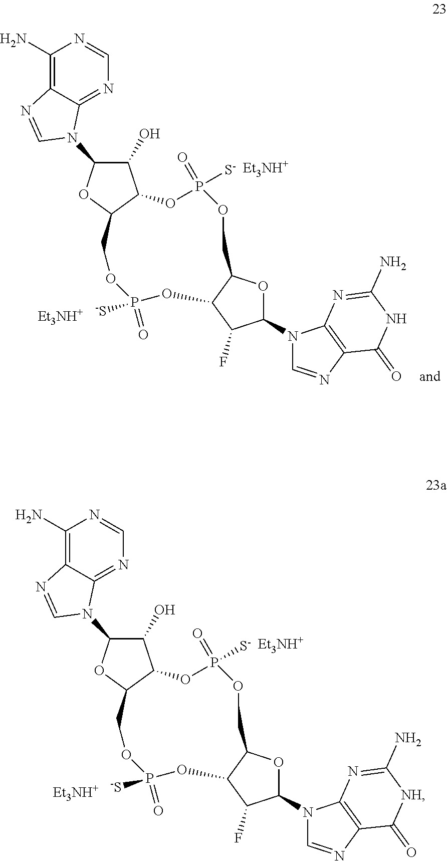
C1(N)=C2C(=NC=N1)N(C1C(O)C3C(O1)COP(=O)([-S])OC1C(COP([S-])(=O)O3)OC(N3C=NC4=C3N=C(N)[NH]C4=O)C1F)C=N2.[Et3NH+].[Et3NH+].C1(N)=C2C(=NC=N1)N(C1C(O)C3C(O1)COP(=O)([-S])OC1C(COP([S-])(=O)O3)OC(N3C=NC4=C3N=C(N)NC4=O)C1F)C=N2.[Et3NH+].[Et3NH+]
